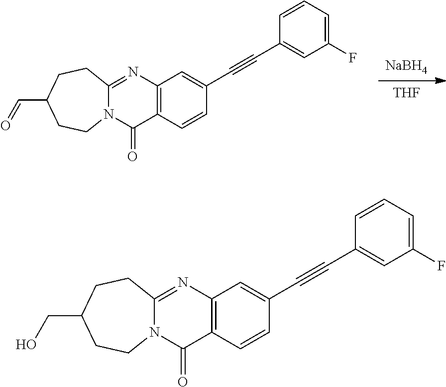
[THF].[NaBH4].C12=C(N=C3N(C1=O)CCC(C=O)CC3)C=C(C#CC1=CC(F)=CC=C1)C=C2.C12=C(N=C3N(C1=O)CCC(CO)CC3)C=C(C#CC1=CC(F)=CC=C1)C=C2
